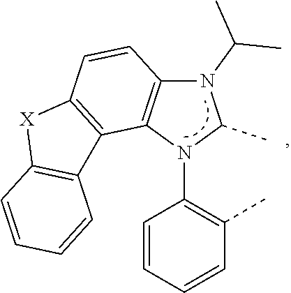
N1(C(C)C)C2=C(N(C3=C(C)C=CC=C3)C1C)C1=C(C=C2)[X]C2=C1C=CC=C2
